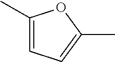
C1(C)=CC=C(C)O1
